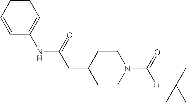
C1=CC(NC(CC2CCN(C(=O)OC(C)(C)C)CC2)=O)=CC=C1
